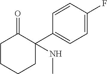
C1CCCC(C2=CC=C(F)C=C2)(NC)C1=O
